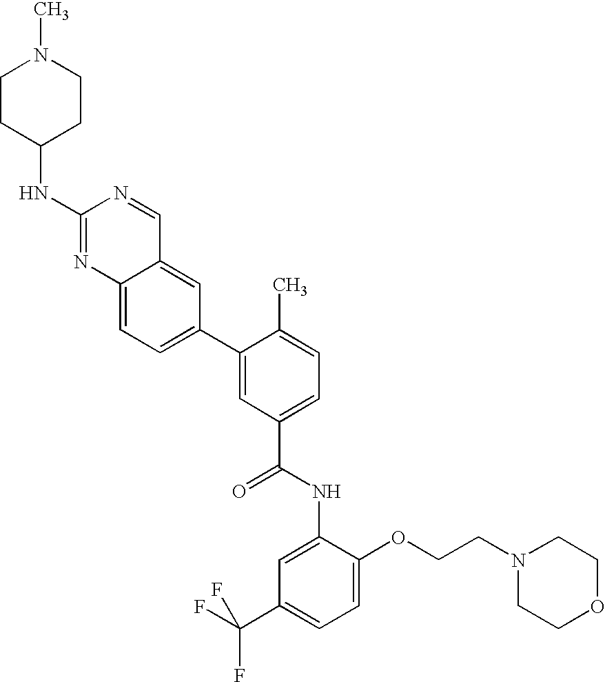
C1(NC2CCN(C)CC2)=NC2=CC=C(C3=CC(C(=O)NC4=CC(C(F)(F)F)=CC=C4OCCN4CCOCC4)=CC=C3C)C=C2C=N1
